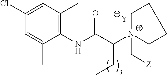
[Y].C1=C(C)C(NC(C([N+]2(C[Z])CCCC2)CC)=O)=C(C)C=C1Cl
